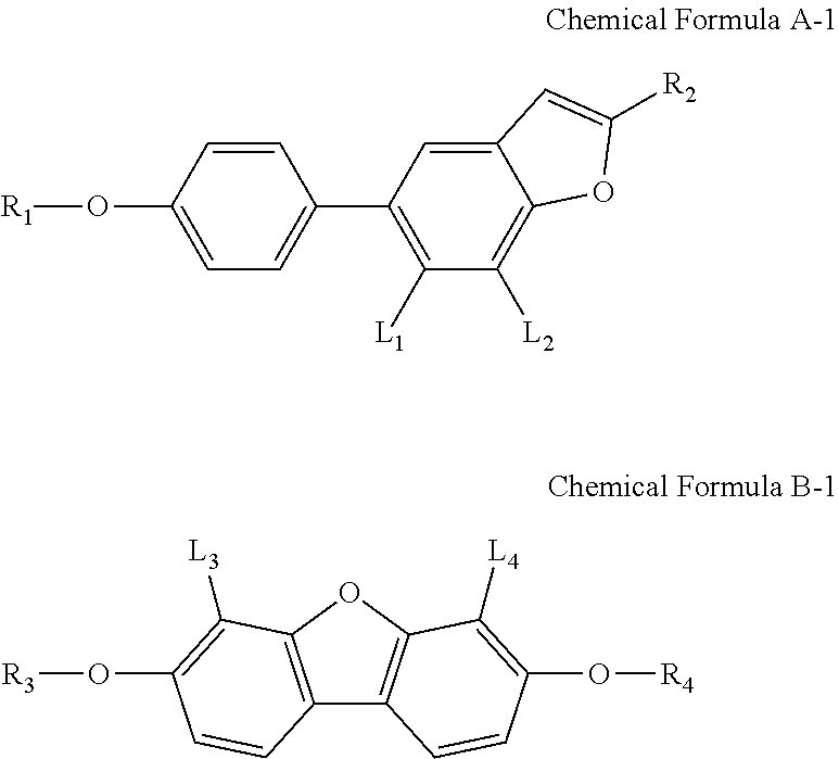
C1=CC(O[R1])=CC=C1C1=C([L1])C([L2])=C2C(=C1)C=C([R2])O2.C12=C(OC3=C1C=CC(O[R4])=C3[L4])C([L3])=C(O[R3])C=C2
